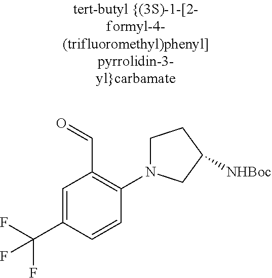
FC(C1=CC(C=O)=C(N2CCC([NHBoc])C2)C=C1)(F)F
